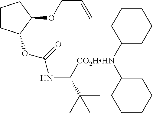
C1CC(OC(NC([CO2HHN](C2CCCCC2)C2CCCCC2)C(C)(C)C)=O)C(OCC=C)C1
